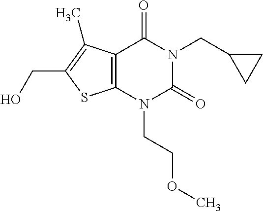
C12=C(N(CCOC)C(=O)N(CC3CC3)C1=O)SC(CO)=C2C
